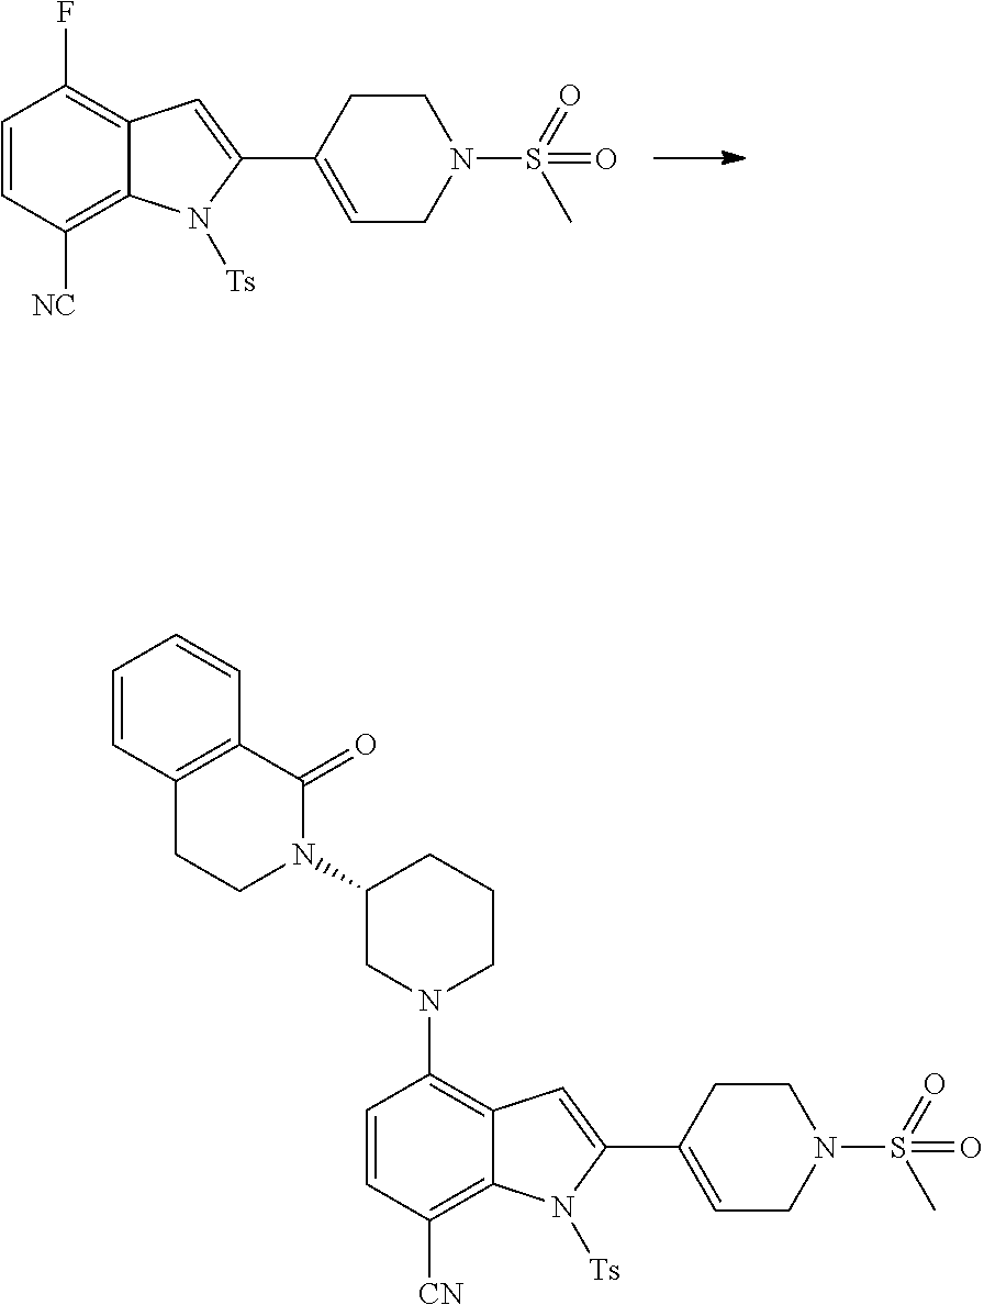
FC1=C2C(=C([NC])C=C1)N([Ts])C(C1=CCN(S(=O)(C)=O)CC1)=C2.C12=C(C(=O)N(C3CN(C4=C5C(=C([CN])C=C4)N([Ts])C(C4=CCN(S(=O)(C)=O)CC4)=C5)CCC3)CC1)C=CC=C2
